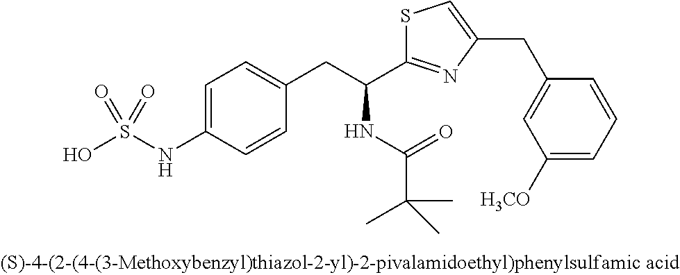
OS(NC1=CC=C(CC(C2=NC(CC3=CC([OCH3])=CC=C3)=CS2)NC(C(C)(C)C)=O)C=C1)(=O)=O
